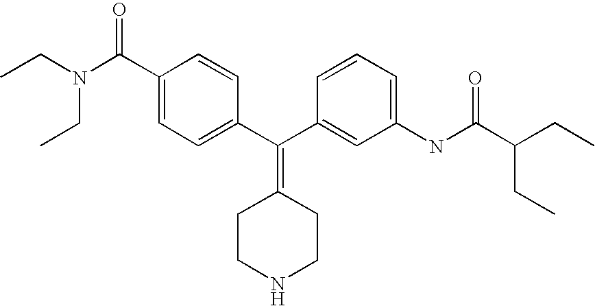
CCN(CC)C(C1=CC=C(C(C2=CC(NC(C(CC)CC)=O)=CC=C2)=C2CCNCC2)C=C1)=O
